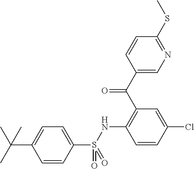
C1(C(C2=C(NS(C3=CC=C(C(C)(C)C)C=C3)(=O)=O)C=CC(Cl)=C2)=O)=CN=C(SC)C=C1
